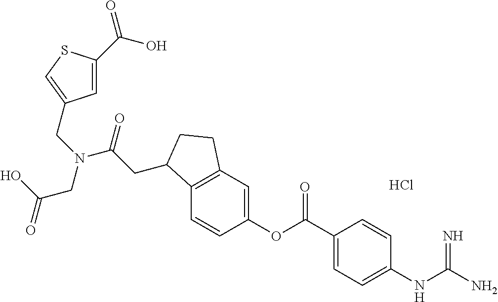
Cl.C12=C(C=C(OC(C3=CC=C(NC(N)=N)C=C3)=O)C=C1)CCC2CC(N(CC1=CSC(C(O)=O)=C1)CC(=O)O)=O
